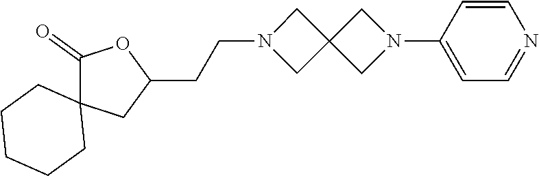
C1(=O)C2(CC(CCN3CC4(C3)CN(C3=CC=NC=C3)C4)O1)CCCCC2
